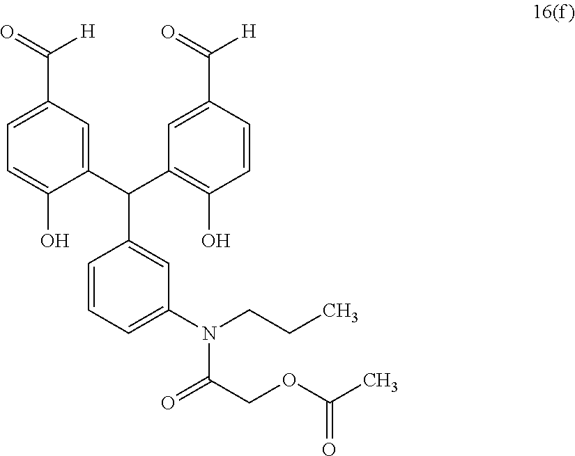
C1=CC=C(N(CCC)C(=O)COC(C)=O)C=C1C(C1=CC(C([H])=O)=CC=C1O)C1=C(O)C=CC(C([H])=O)=C1
